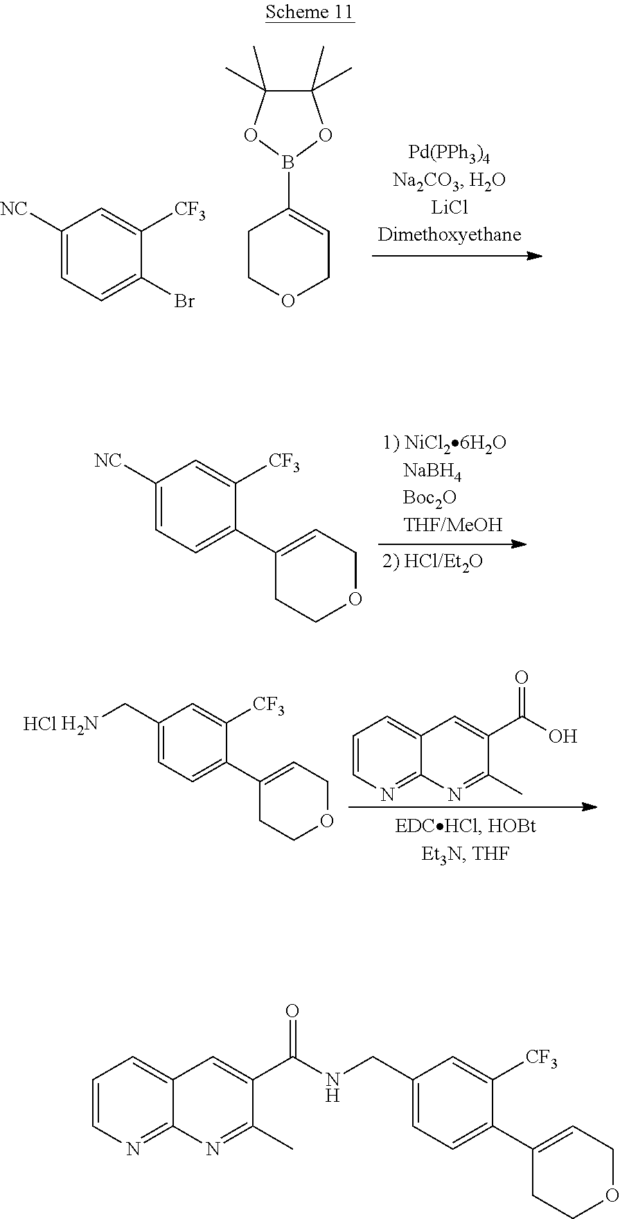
C1([NC])=CC=C(Br)C([CF3])=C1.C1COCC=C1B1OC(C)(C)C(C)(C)O1.C1([NC])=CC=C(C2=CCOCC2)C([CF3])=C1.C1=CN=C2C(=C1)C=C(C(O)=O)C(C)=N2.NCC1=CC=C(C2=CCOCC2)C([CF3])=C1.Cl.C1=CN=C2C(=C1)C=C(C(NCC1=CC=C(C3=CCOCC3)C([CF3])=C1)=O)C(C)=N2
